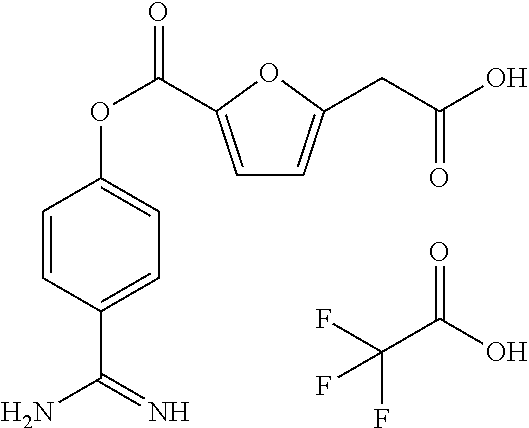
C1=C(C(OC2=CC=C(C(N)=N)C=C2)=O)OC(CC(O)=O)=C1.FC(C(O)=O)(F)F
